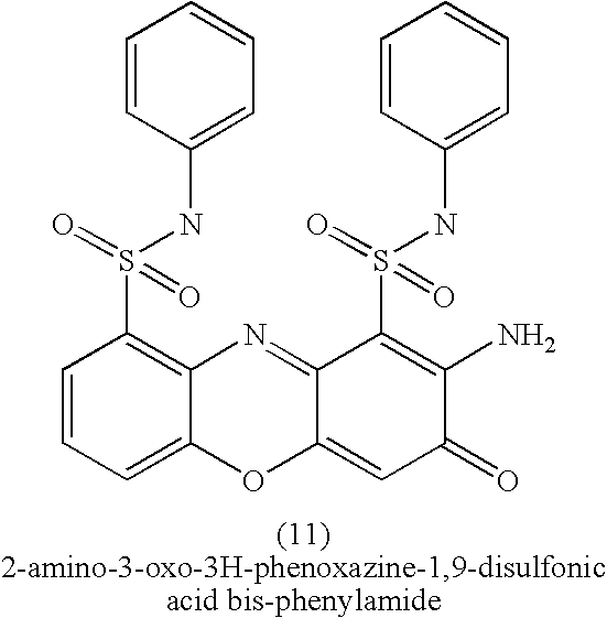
C1=CC=C2C(=C1S(=O)(NC1=CC=CC=C1)=O)N=C1C(=CC(=O)C(N)=C1S(NC1=CC=CC=C1)(=O)=O)O2
